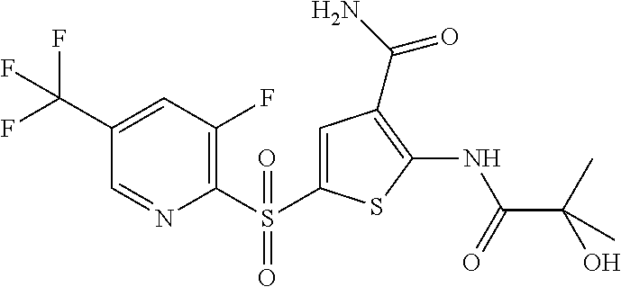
C1=C(S(C2=C(F)C=C(C(F)(F)F)C=N2)(=O)=O)SC(NC(=O)C(O)(C)C)=C1C(=O)N
